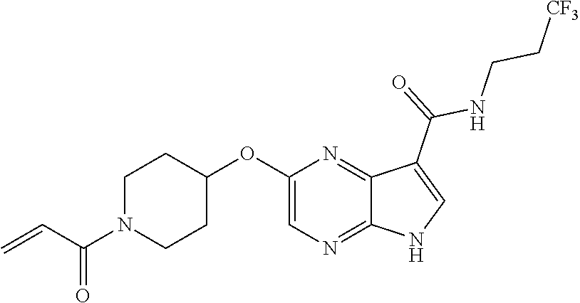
C1N(C(C=C)=O)CCC(OC2=CN=C3C(=N2)C(C(=O)NCC[CF3])=CN3)C1
